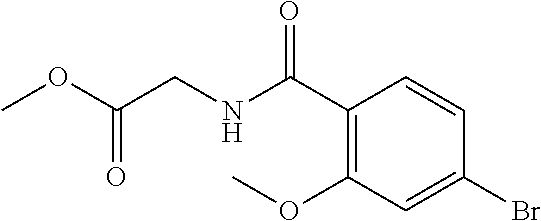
COC(=O)CNC(C1=C(OC)C=C(Br)C=C1)=O
